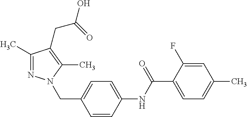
C1(C)=NN(CC2=CC=C(NC(C3=CC=C(C)C=C3F)=O)C=C2)C(C)=C1CC(=O)O
